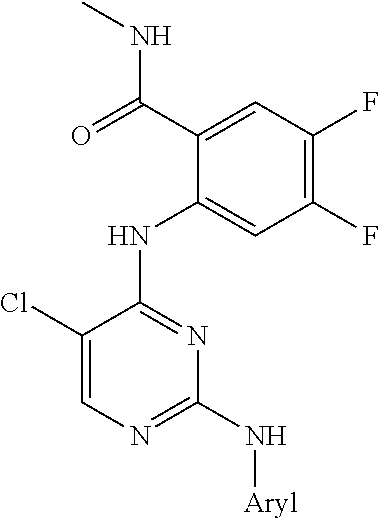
C1(C(=O)NC)=CC(F)=C(F)C=C1NC1=NC(N[Aryl])=NC=C1Cl
